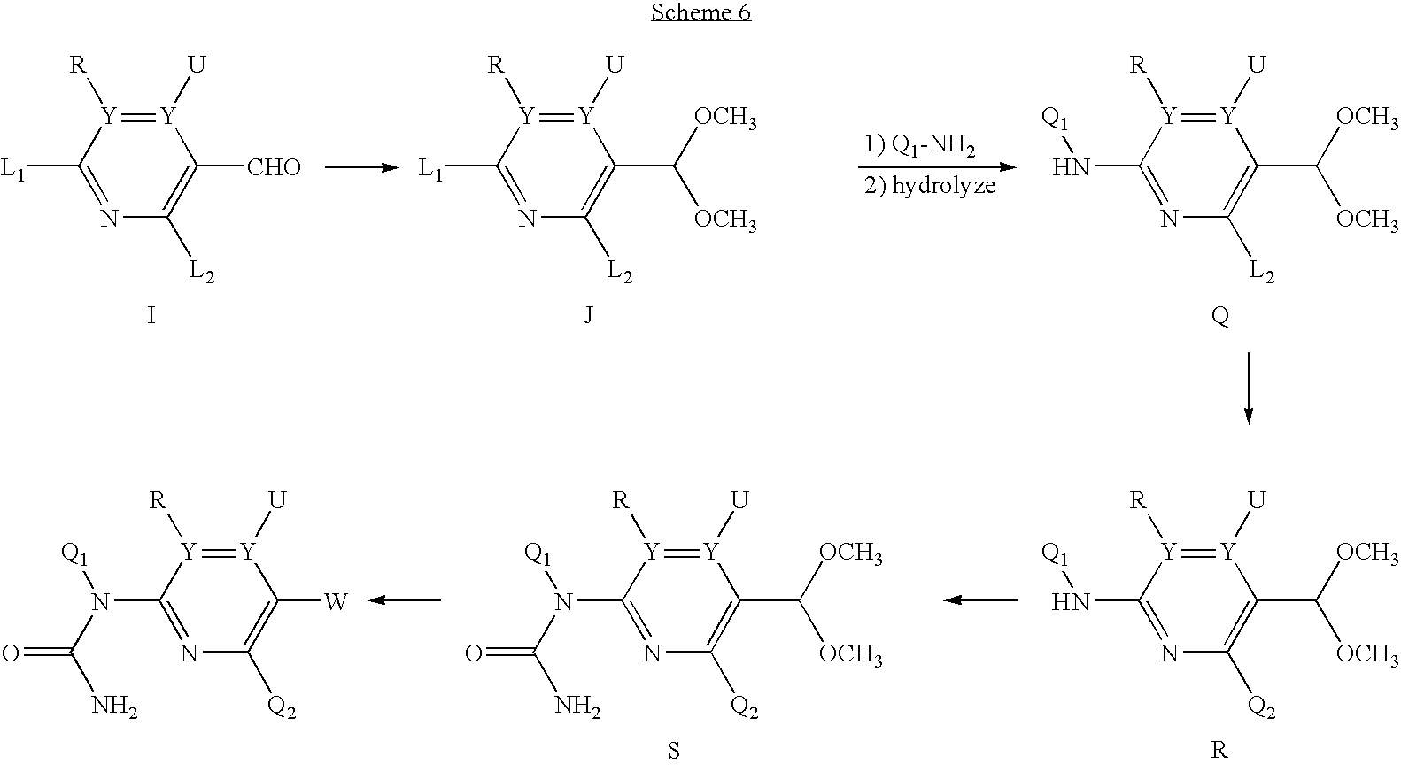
[Y]1([U])=[Y]([R])C([L1])=NC([L2])=C1[CHO].[Y]1([U])=[Y]([R])C([L1])=NC([L2])=C1C([OCH3])[OCH3].I.[Y]1([U])=[Y]([R])C(N[Q1])=NC([L2])=C1C([OCH3])[OCH3].[Y]1([U])=[Y]([R])C(N[Q1])=NC([Q2])=C1C([OCH3])[OCH3].[Y]1([U])=[Y]([R])C(N([Q1])C(N)=O)=NC([Q2])=C1C([OCH3])[OCH3].S.[Y]1([U])=[Y]([R])C(N([Q1])C(N)=O)=NC([Q2])=C1[W]
